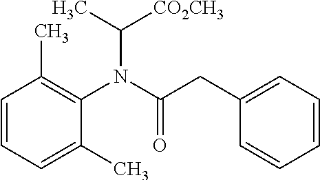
C1=CC=C(C)C(N(C(=O)CC2=CC=CC=C2)C(C)[CO2CH3])=C1C
